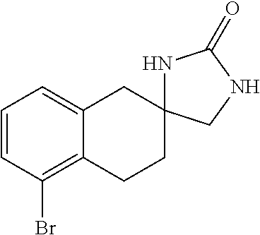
C1=CC(Br)=C2C(=C1)CC1(CC2)NC(=O)NC1
